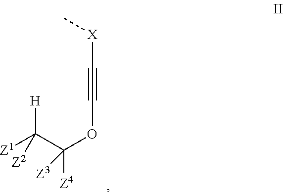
C([Z1])(C(OC#C[X]C)([Z4])[Z3])([H])[Z2]
